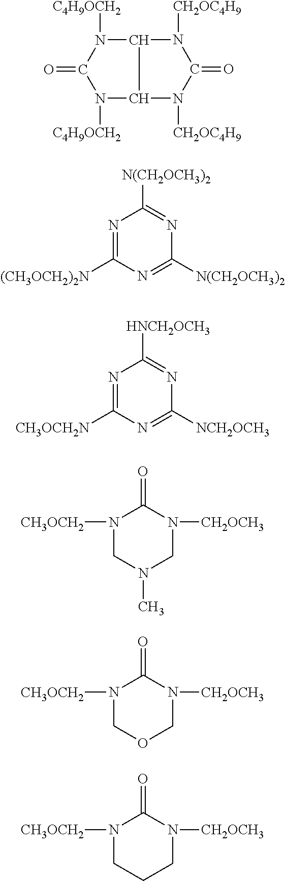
C12C(N([CH2OC4H9])C(=O)N1[CH2OC4H9])N([C4H9OCH2])C(=O)N2[C4H9OCH2].N1=C([(CH3OCH2)2N])N=C([N(CH2OCH3)2])N=C1[N(CH2OCH3)2].N1=C([CH3OCH2N])N=C([NCH2OCH3])N=C1[HNCH2OCH3].N1([CH3OCH2])CN(C)CN([CH2OCH3])C1=O.N1([CH3OCH2])COCN([CH2OCH3])C1=O.N1([CH3OCH2])CCCN([CH2OCH3])C1=O
